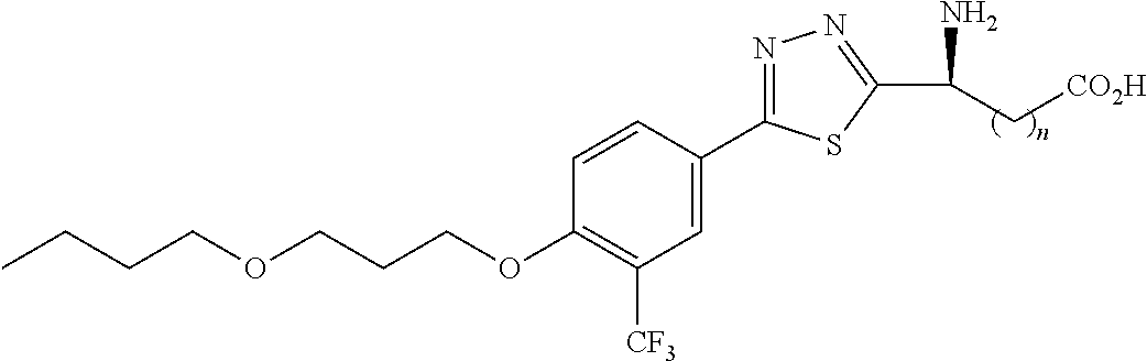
C(OC1=C([CF3])C=C(C2=NN=C(C(N)C[CO2H])S2)C=C1)CCOCCCC
